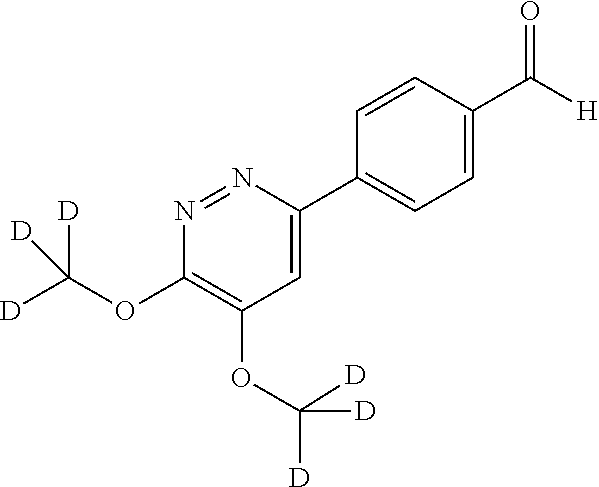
C1=CC(C([H])=O)=CC=C1C1=CC(OC([D])([D])[D])=C(OC([D])([D])[D])N=N1
